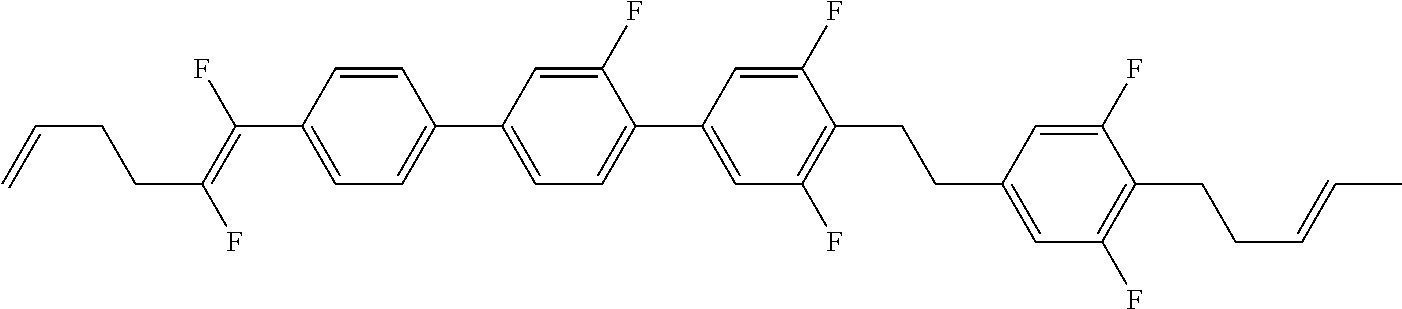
C1=CC(C(=C(F)CCC=C)F)=CC=C1C1=CC=C(C2=CC(F)=C(CCC3=CC(F)=C(CCC=CC)C(F)=C3)C(F)=C2)C(F)=C1
